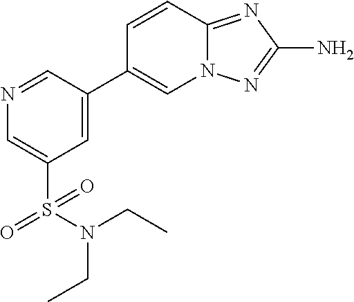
N1=CC(C2=CN3C(=NC(N)=N3)C=C2)=CC(S(=O)(=O)N(CC)CC)=C1
